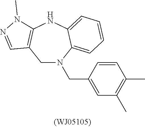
C1N(CC2=CC(C)=C(C)C=C2)C2=CC=CC=C2NC2=C1C=NN2C
